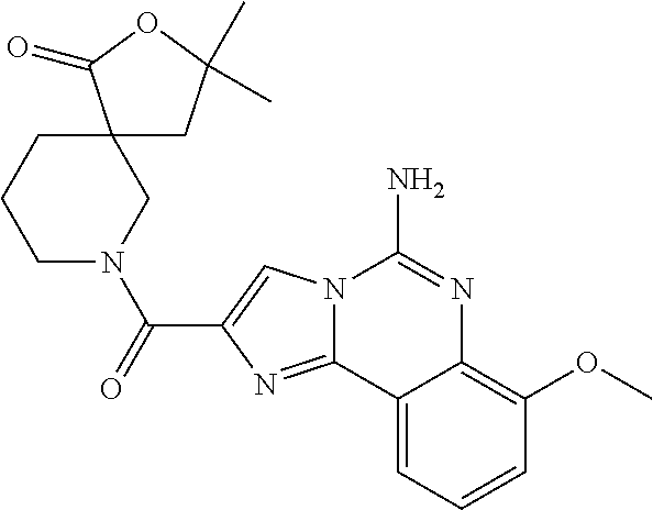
N12C(=NC(C(=O)N3CC4(CCC3)CC(C)(C)OC4=O)=C1)C1=CC=CC(OC)=C1N=C2N
